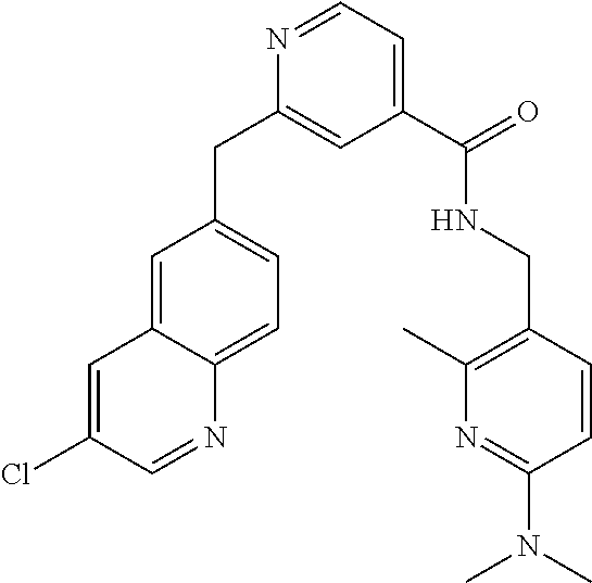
C1=C(Cl)C=NC2=CC=C(CC3=CC(C(NCC4=C(C)N=C(N(C)C)C=C4)=O)=CC=N3)C=C12
